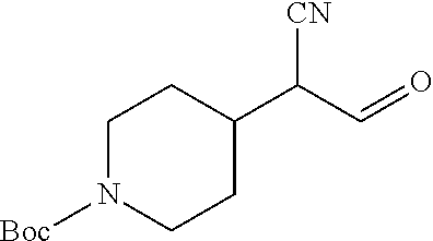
C1N([Boc])CCC(C(C=O)[CN])C1
